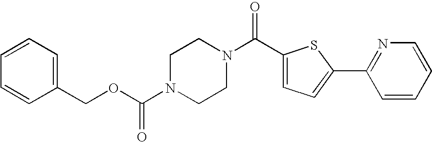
O(C(N1CCN(C(=O)C2=CC=C(C3=NC=CC=C3)S2)CC1)=O)CC1=CC=CC=C1
